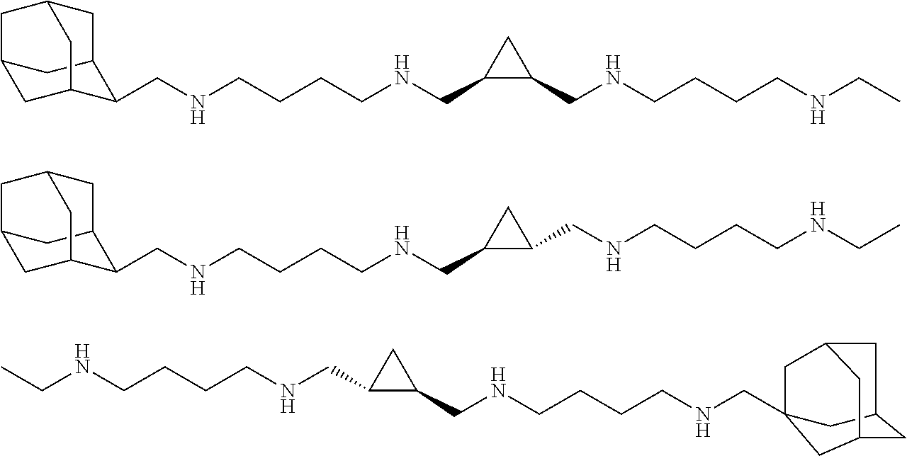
C1(CNCCCCNCC2C3CC4CC2CC(C4)C3)C(CNCCCCNCC)C1.C1(CNCCCCNCC2C3CC4CC2CC(C4)C3)C(CNCCCCNCC)C1.C1(CNCCCCNCC)C(CNCCCCNCC23CC4CC(C2)CC(C3)C4)C1
